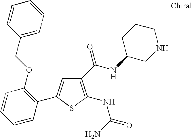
C1(C(NC2CNCCC2)=O)=C(NC(N)=O)SC(C2=C(OCC3=CC=CC=C3)C=CC=C2)=C1
